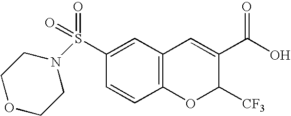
C1(S(N2CCOCC2)(=O)=O)=CC2=C(C=C1)OC([CF3])C(C(O)=O)=C2
